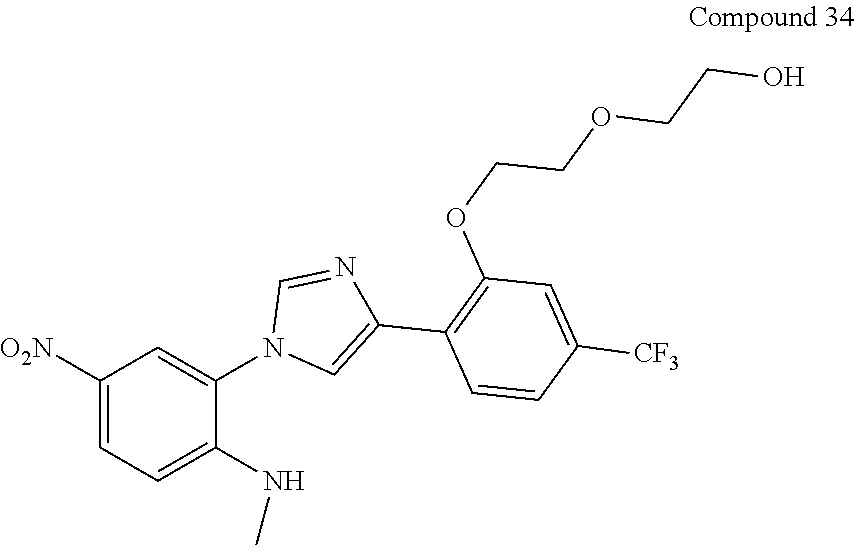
C1([O2N])=CC=C(NC)C(N2C=C(C3=C(OCCOCCO)C=C([CF3])C=C3)N=C2)=C1
